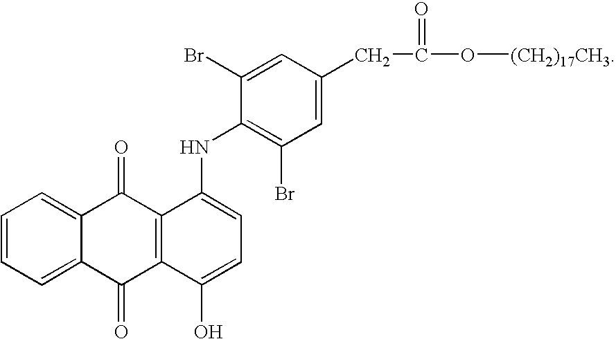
C1=CC=C2C(=C1)C(=O)C1=C(C2=O)C(O)=CC=C1NC1=C(Br)C=C(CC(O[(CH2)17CH3])=O)C=C1Br
